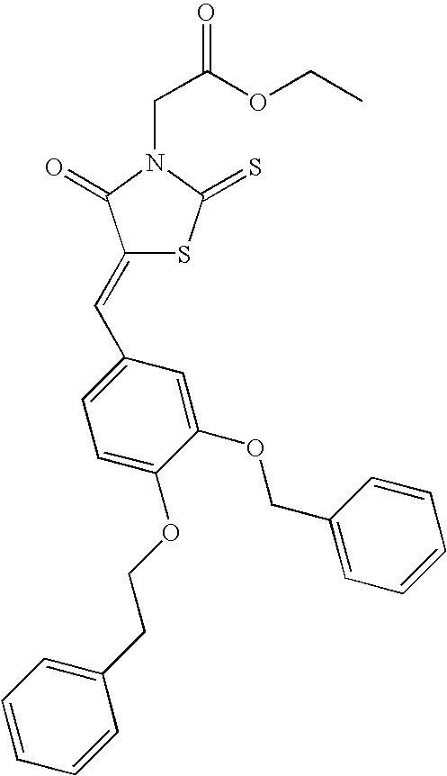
C1(=CC2=CC=C(OCCC3=CC=CC=C3)C(OCC3=CC=CC=C3)=C2)SC(=S)N(CC(=O)OCC)C1=O
